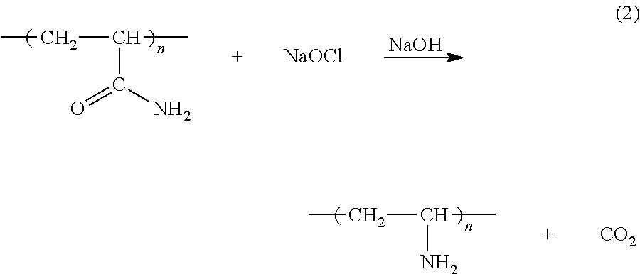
C(C(C(N)=O)C)C.[NaOH].[NaOCl].C(C(N)C)C.[CO2]
